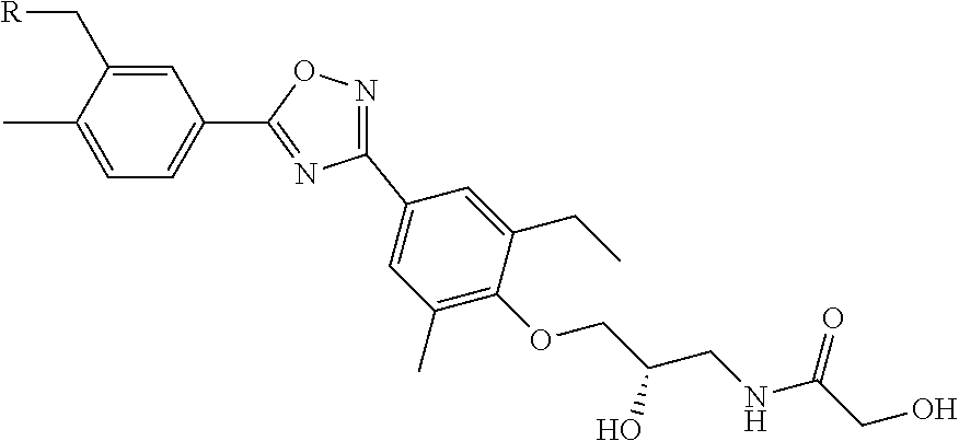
C1(C2=NC(C3=CC(C)=C(OCC(CNC(CO)=O)O)C(CC)=C3)=NO2)=CC=C(C)C(C[R])=C1
